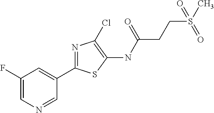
C1(C2=NC(Cl)=C(NC(CCS(C)(=O)=O)=O)S2)=CC(F)=CN=C1
